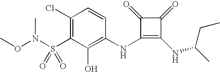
S(C1=C(Cl)C=CC(NC2=C(NC(C)CC)C(=O)C2=O)=C1O)(N(OC)C)(=O)=O
